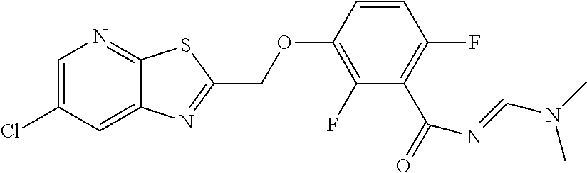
C12=CC(Cl)=CN=C1SC(COC1=C(F)C(C(=O)N=CN(C)C)=C(F)C=C1)=N2
